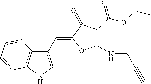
C1(C=C2OC(NCC#C)=C(C(=O)OCC)C2=O)=CNC2=C1C=CC=N2
